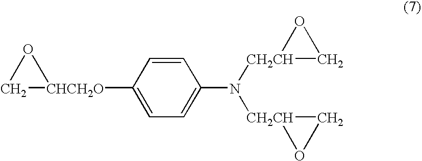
[CHCH2O]1(C2=CC=C(N([CH2CH]3CO3)[CH2CH]3CO3)C=C2)CO1
